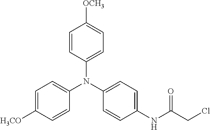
C1=CC(N(C2=CC=C(NC(CCl)=O)C=C2)C2=CC=C([H3CO])C=C2)=CC=C1[OCH3]
